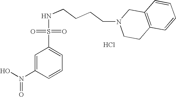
C1(S(=O)(=O)NCCCCN2CCC3=C(C2)C=CC=C3)=CC=CC(N(O)=O)=C1.Cl
